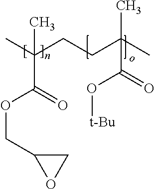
CC(CCC(C)(C)C(=O)O[t-Bu])(C)C(=O)OCC1OC1
